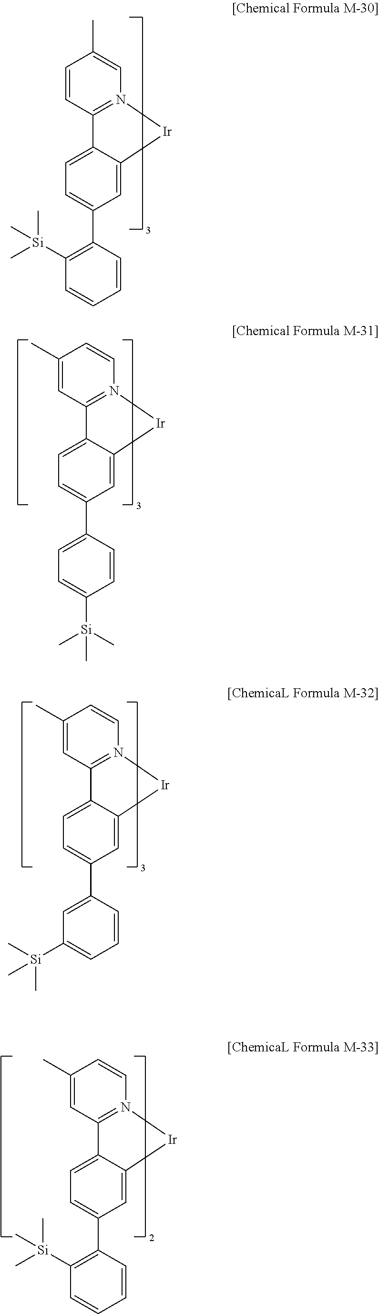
C1=CC2=N(C=C1C)[Ir]C1=CC(C3=C([Si](C)(C)C)C=CC=C3)=CC=C21.C1(C)=CC2=N(C=C1)[Ir]C1=CC(C3=CC=C([Si](C)(C)C)C=C3)=CC=C21.C1(C)=CC2=N(C=C1)[Ir]C1=CC(C3=CC([Si](C)(C)C)=CC=C3)=CC=C21.C1(C)=CC2=N(C=C1)[Ir]C1=CC(C3=C([Si](C)(C)C)C=CC=C3)=CC=C21
